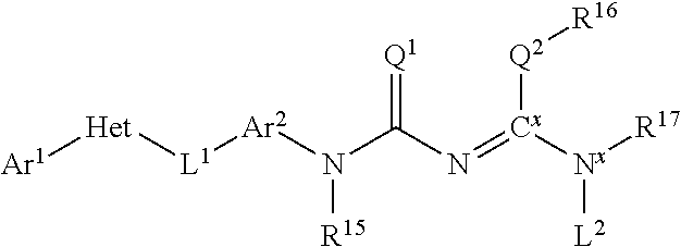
[Ar1][Het][L1][Ar2]N(C(N=[Cx]([Nx]([L2])[R17])[Q2][R16])=[Q1])[R15]
